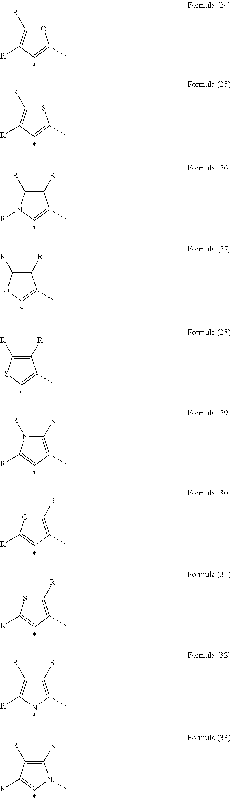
O1C([R])=C([R])C=C1C.S1C([R])=C([R])C=C1C.C1([R])=C([R])N([R])C=C1C.C1([R])=C([R])OC=C1C.C1([R])=C([R])SC=C1C.C1([R])=C(C)C=C([R])N1[R].C1([R])=C(C)C=C([R])O1.C1([R])=C(C)C=C([R])S1.C1([R])=C(C)NC([R])=C1[R].C1([R])=C([R])C([R])=CN1C
